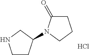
C1C(=O)N(C2CCNC2)CC1.Cl
